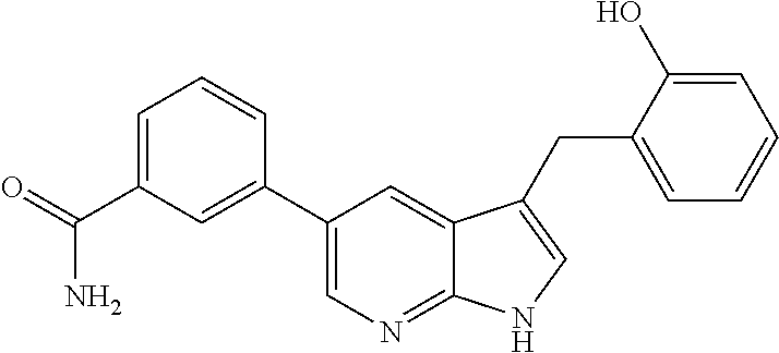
C1(C2=CC(C(=O)N)=CC=C2)=CN=C2C(=C1)C(CC1=CC=CC=C1O)=CN2
